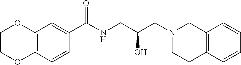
C1(C(NCC(CN2CC3=C(CC2)C=CC=C3)O)=O)=CC2=C(C=C1)OCCO2
